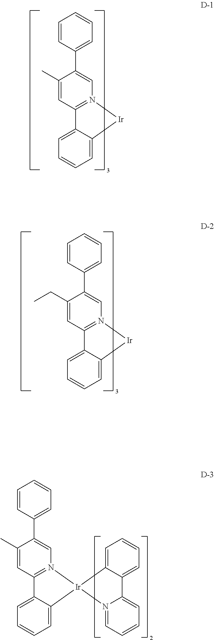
C1=C2C(=CC=C1)[Ir]N1=C2C=C(C)C(C2=CC=CC=C2)=C1.C1=C2C(=CC=C1)[Ir]N1=C2C=C(CC)C(C2=CC=CC=C2)=C1.C1=C2C(=CC=C1)[Ir]1(N3=C2C=C(C)C(C2=CC=CC=C2)=C3)N2=CC=CC=C2C2=CC=CC=C21
